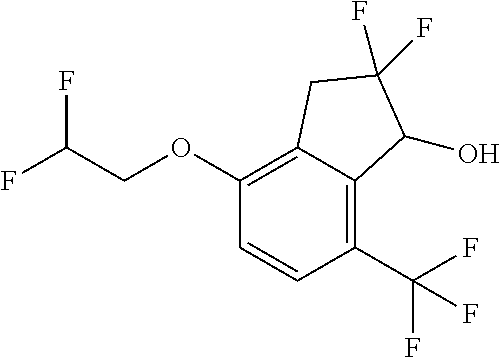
FC(COC1=C2C(=C(C(F)(F)F)C=C1)C(O)C(F)(F)C2)F
